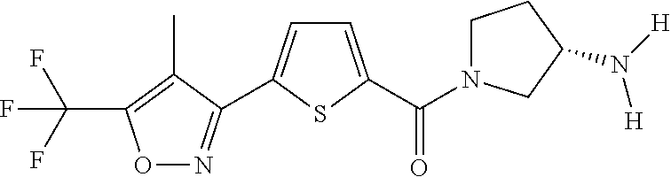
C(F)(F)(F)C1=C(C)C(C2=CC=C(C(N3CCC(N([H])[H])C3)=O)S2)=NO1
